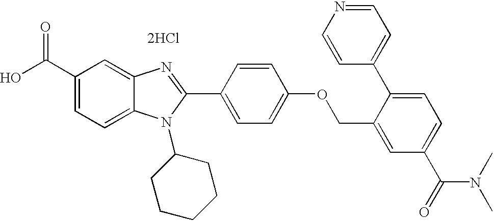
OC(C1=CC=C2C(=C1)N=C(C1=CC=C(OCC3=CC(C(=O)N(C)C)=CC=C3C3=CC=NC=C3)C=C1)N2C1CCCCC1)=O.[2HCl]
